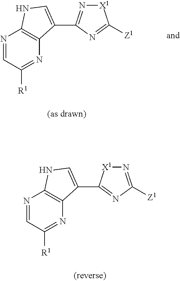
N1=CC([R1])=NC2=C1NC=C2C1=N[X1]C([Z1])=N1.N1=CC([R1])=NC2=C1NC=C2C1=NC([Z1])=N[X1]1
